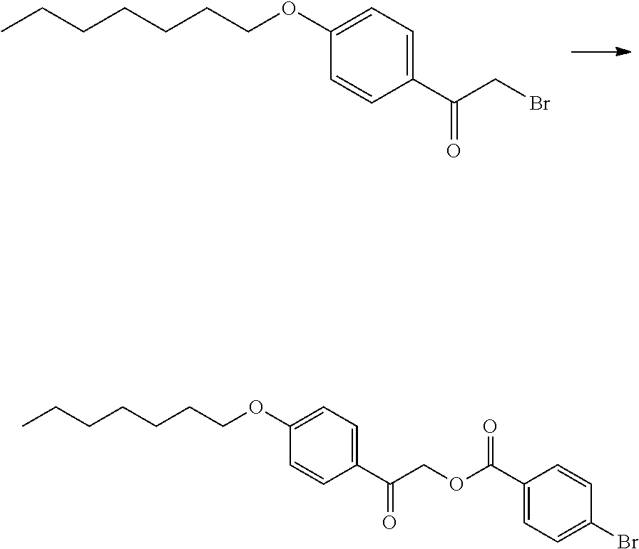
CCCCCCCOC1=CC=C(C(CBr)=O)C=C1.CCCCCCCOC1=CC=C(C(COC(C2=CC=C(Br)C=C2)=O)=O)C=C1
